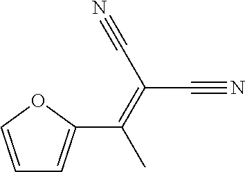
C1=COC(C(C)=C(C#N)C#N)=C1
